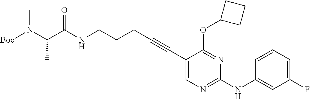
N(CCCC#CC1=CN=C(NC2=CC(F)=CC=C2)N=C1OC1CCC1)C(C(N([Boc])C)C)=O
